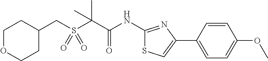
C1(CS(C(C(NC2=NC(C3=CC=C(OC)C=C3)=CS2)=O)(C)C)(=O)=O)CCOCC1
